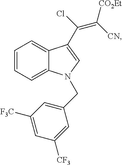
C1=CC=C2C(=C1)C(C(=C([CO2Et])[CN])Cl)=CN2CC1=CC([F3C])=CC([CF3])=C1
